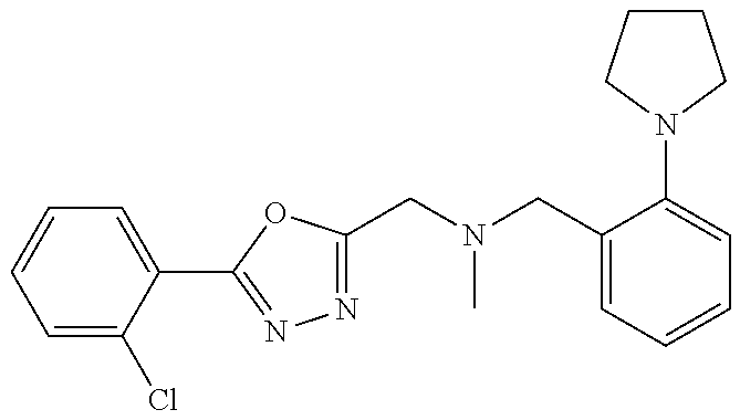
N1=C(CN(C)CC2=CC=CC=C2N2CCCC2)OC(C2=CC=CC=C2Cl)=N1
